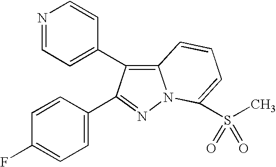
N1=CC=C(C2=C3N(N=C2C2=CC=C(F)C=C2)C(S(C)(=O)=O)=CC=C3)C=C1
